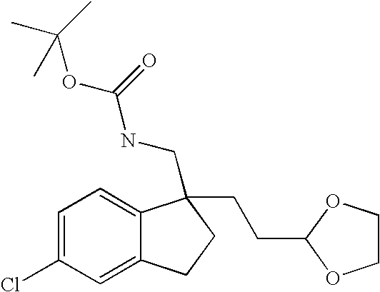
C1=C(Cl)C=C2C(=C1)C(CCC1OCCO1)(CNC(OC(C)(C)C)=O)CC2
